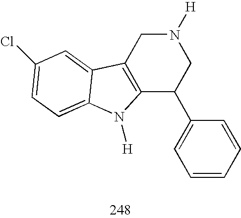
C12=C(CN([H])CC1C1=CC=CC=C1)C1=CC(Cl)=CC=C1N2[H]
